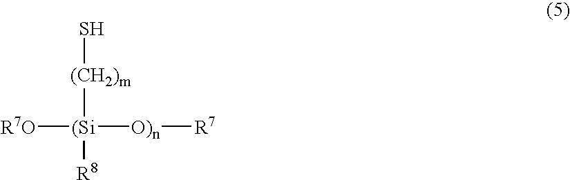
[R7O][(Si]([O)n][R7])([(CH2)m]S)[R8]
